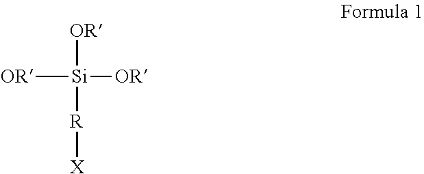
[OR][Si]([OR])([OR])[R][X]
